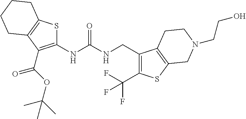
S1C(NC(NCC2=C(C(F)(F)F)SC3=C2CCN(CCO)C3)=O)=C(C(OC(C)(C)C)=O)C2=C1CCCC2
